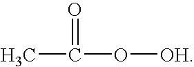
CC(O[OH])=O
